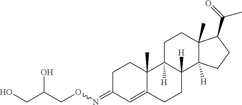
C1=C2C(C)(CCC1=NOCC(O)CO)C1([H])C([H])(CC2)C2([H])C(C)(CC1)C(C(C)=O)CC2
